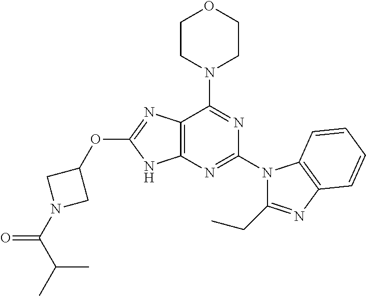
C12=C(N=C(N3C(CC)=NC4=C3C=CC=C4)N=C1N1CCOCC1)NC(OC1CN(C(C(C)C)=O)C1)=N2
